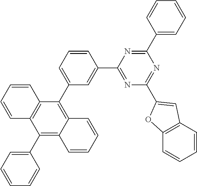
C1(C2=CC=CC=C2)=C2C(=C(C3=CC=CC(C4=NC(C5=CC6=C(O5)C=CC=C6)=NC(C5=CC=CC=C5)=N4)=C3)C3=C1C=CC=C3)C=CC=C2
